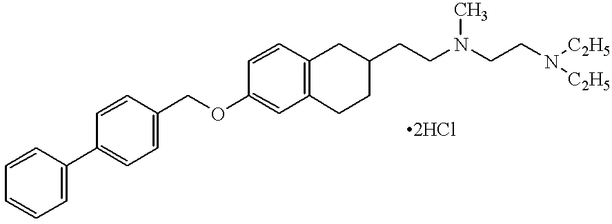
C1=CC(C2=CC=C(COC3=CC4=C(C=C3)CC(CCN(CCN([C2H5])[C2H5])C)CC4)C=C2)=CC=C1
